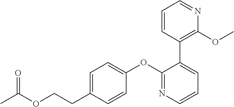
C1=C(CCOC(C)=O)C=CC(OC2=NC=CC=C2C2=C(OC)N=CC=C2)=C1
